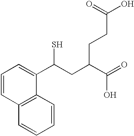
C(C(C(=O)O)CCC(O)=O)C(S)C1=CC=CC2=C1C=CC=C2
